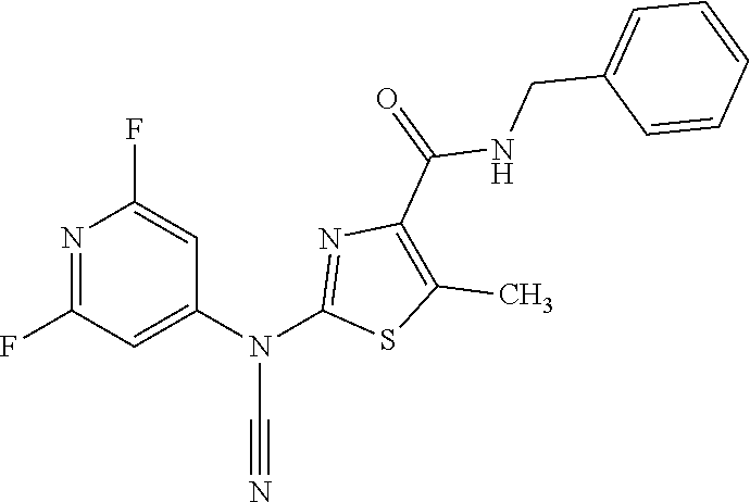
N1=C(F)C=C(N(C2=NC(C(NCC3=CC=CC=C3)=O)=C(C)S2)C#N)C=C1F
